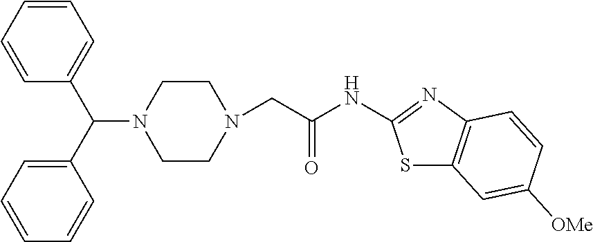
C1CN(CC(NC2=NC3=C(S2)C=C([OMe])C=C3)=O)CCN1C(C1=CC=CC=C1)C1=CC=CC=C1
